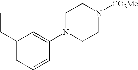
C1(CC)=CC=CC(N2CCN([CO2Me])CC2)=C1
